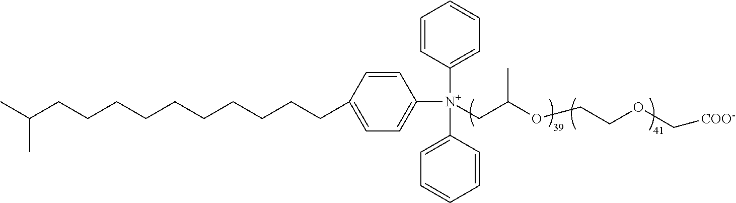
[N+](CC(OCCOC[COO-])C)(C1=CC=C(CCCCCCCCCCC(C)C)C=C1)(C1=CC=CC=C1)C1=CC=CC=C1
